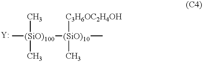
C[(SiO)100](C)(C)[(SiO)10]([C3H6OC2H4OH])(C)C
